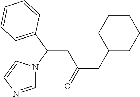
C12=C(C(CC(CC3CCCCC3)=O)N3C1=CN=C3)C=CC=C2
